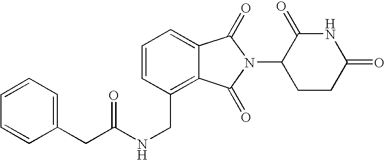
C1=CC=C2C(=C1CNC(CC1=CC=CC=C1)=O)C(=O)N(C1CCC(=O)NC1=O)C2=O
